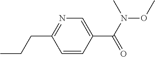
C1=CC(C(N(OC)C)=O)=CN=C1CCC
